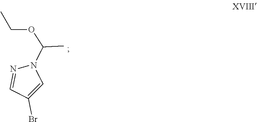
CCOC(N1C=C(Br)C=N1)C
